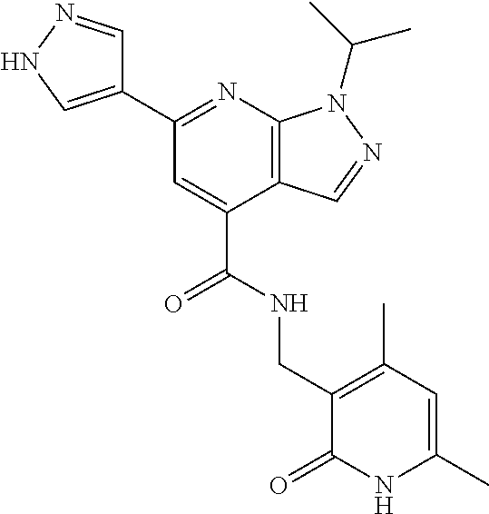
C1=NNC=C1C1=NC2=C(C(C(NCC3=C(C)C=C(C)NC3=O)=O)=C1)C=NN2C(C)C
